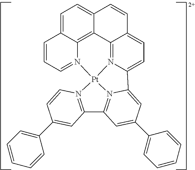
C1=C2C3=C4C(=C1)C=CC1=CC=C5N(=C41)[Pt]1(N3=CC=C2)N2=C(C3=N1C=CC(C1=CC=CC=C1)=C3)C=C(C1=CC=CC=C1)C=C52
